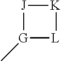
[K]1[J][G](C)[L]1
